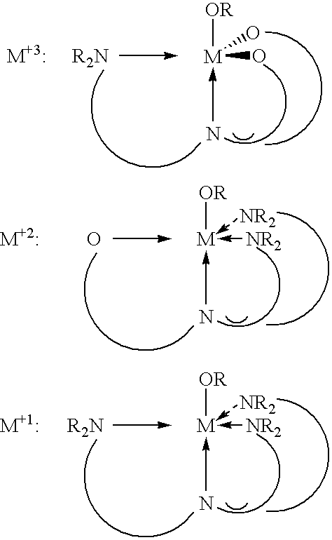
[OR][M](O)O.N.[OR][M].N.[NR2].[NR2].O.[OR][M].N.[NR2].[NR2].[R2N]
